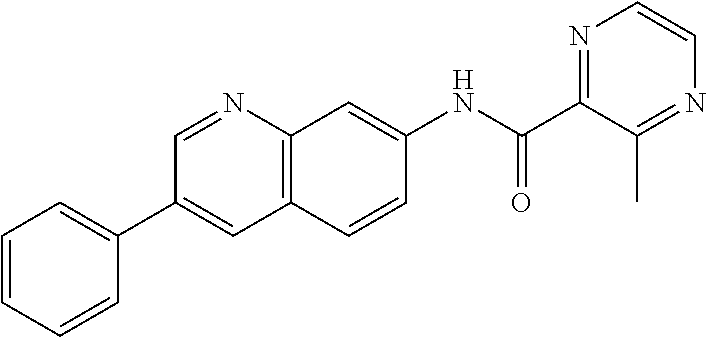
C1=NC2=C(C=C1C1=CC=CC=C1)C=CC(NC(C1=NC=CN=C1C)=O)=C2
